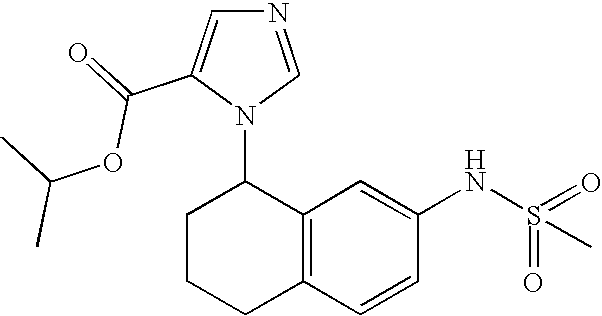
C12=C(C=CC(NS(=O)(=O)C)=C1)CCCC2N1C=NC=C1C(OC(C)C)=O
